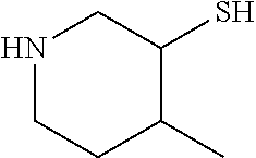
C1NCC(S)C(C)C1
